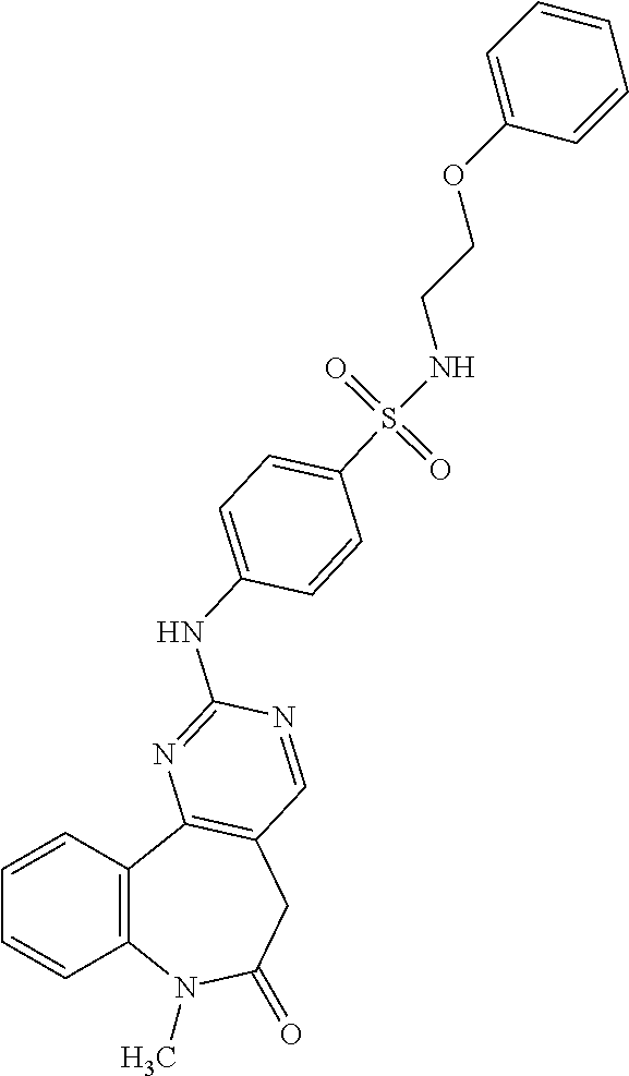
C1=CC2=C(C=C1)N(C)C(=O)CC1=C2N=C(NC2=CC=C(S(=O)(=O)NCCOC3=CC=CC=C3)C=C2)N=C1
